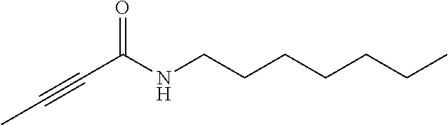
O=C(NCCCCCCC)C#CC
